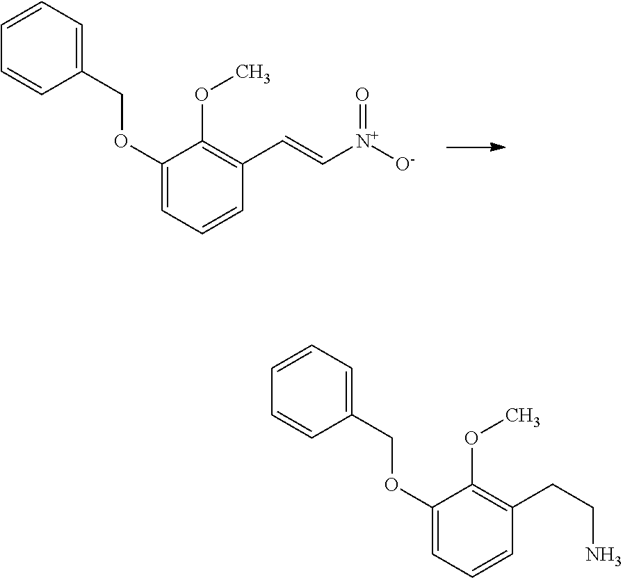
C1(COC2=CC=CC(CCN)=C2OC)=CC=CC=C1.C1(COC2=CC=CC(C=C[N+]([O-])=O)=C2OC)=CC=CC=C1
